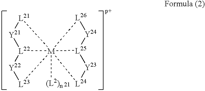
[L21]1[Y21][L22]2[Y22][L23][M]1234([(L2)n])[L26][Y24][L25]3[Y23][L24]4
